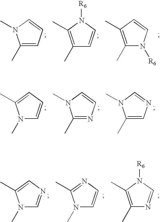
C1(C)=CC=CN1C.C1(C)=C(C)N([R6])C=C1.C1(C)=C(C)C=CN1[R6].C1(C)=NC=CN1C.C1(C)=CN=CN1C.N1(C)C=CC=C1C.N1(C)C=NC=C1C.N1(C)C=CN=C1C.C1(C)=C(C)N([R6])C=N1
